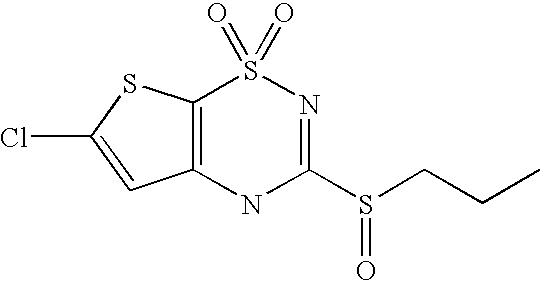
C12=C(SC(Cl)=C1)S(=O)(=O)N=C(S(CCC)=O)N2
